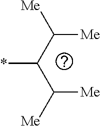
C([Me])(C(C([Me])[Me])*)[Me]
